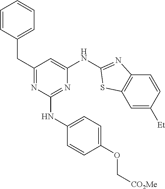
C1=C([Et])C=CC2=C1SC(NC1=CC(CC3=CC=CC=C3)=NC(NC3=CC=C(OC[CO2Me])C=C3)=N1)=N2
